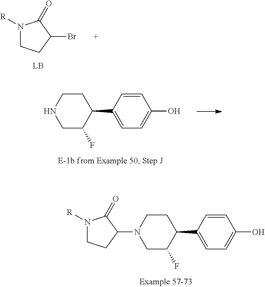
N1([R])CCC(Br)C1=O.C1=CC(C2CCNCC2F)=CC=C1O.C1=CC(C2CCN(C3C(=O)N([R])CC3)CC2F)=CC=C1O
